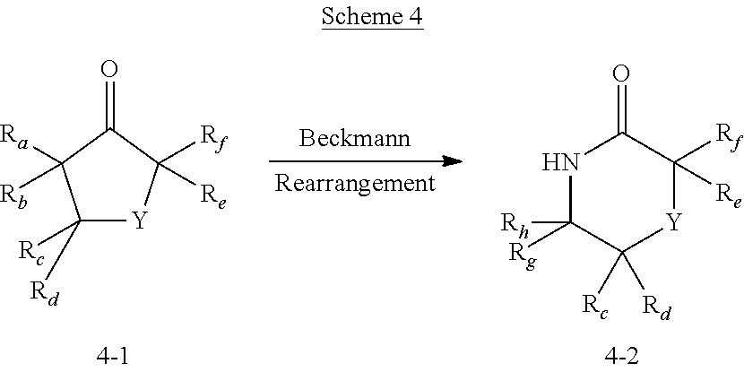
C1([Rc])([Rd])[Y]C([Rf])([Re])C(=O)C1([Rb])[Ra].N1C([Rg])([Rh])C([Rc])([Rd])[Y]C([Rf])([Re])C1=O
